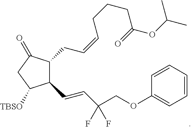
C1(C=CC(COC2=CC=CC=C2)(F)F)C(CC=CCCCC(OC(C)C)=O)C(=O)CC1[TBSO]
